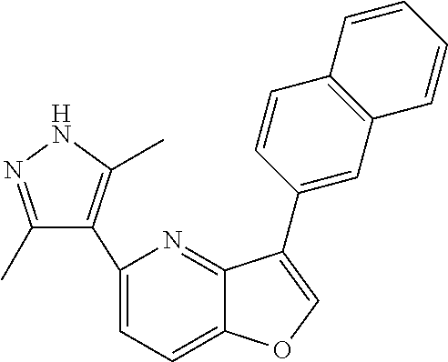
C1(C2=C(C)NN=C2C)=CC=C2C(=N1)C(C1=CC3=C(C=C1)C=CC=C3)=CO2
